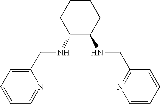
C1CC(NCC2=CC=CC=N2)C(NCC2=NC=CC=C2)CC1
